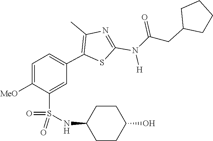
C(CC1CCCC1)(N(C1=NC(C)=C(C2=CC=C([MeO])C(S(=O)(NC3CCC(O)CC3)=O)=C2)S1)[H])=O
